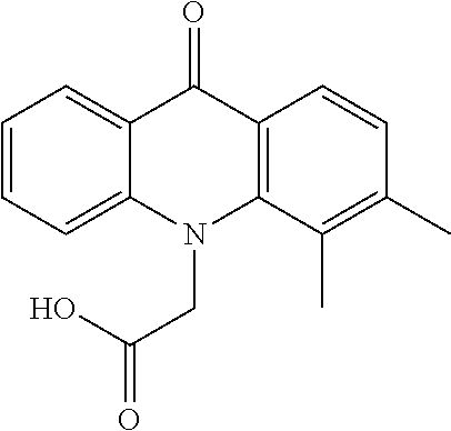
C12=CC=CC=C1N(CC(O)=O)C1=C(C2=O)C=CC(C)=C1C
